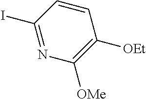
C1(I)=NC([OMe])=C([OEt])C=C1
